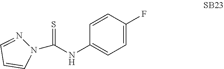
N1(C(NC2=CC=C(F)C=C2)=S)N=CC=C1
